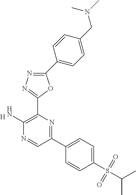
[H].C1(N)=C(C2=NN=C(C3=CC=C(CN(C)C)C=C3)O2)N=C(C2=CC=C(S(C(C)C)(=O)=O)C=C2)C=N1
